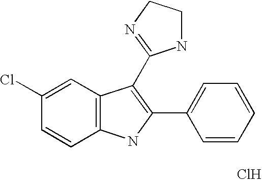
Cl.C1=C(Cl)C=CC2=C1C(C1=NCCN1)=C(C1=CC=CC=C1)N2
